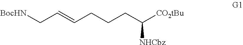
C(CCCC([CO2tBu])[NHCbz])=CC[BocHN]
